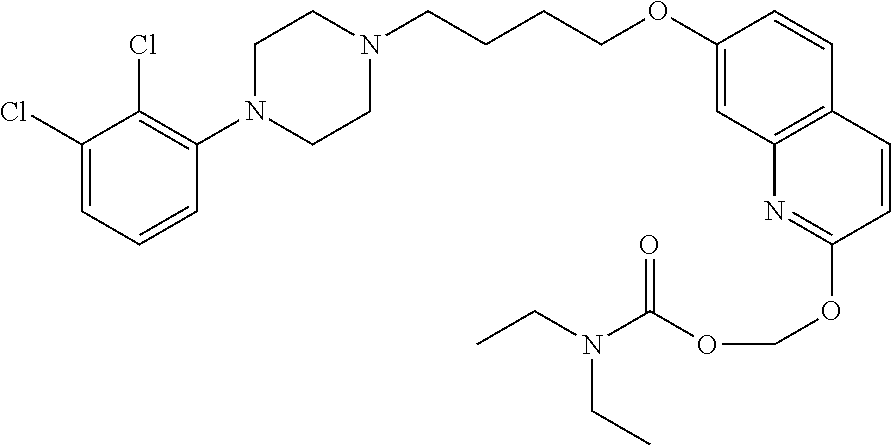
C1(Cl)=CC=CC(N2CCN(CCCCOC3=CC4=C(C=C3)C=CC(OCOC(=O)N(CC)CC)=N4)CC2)=C1Cl
